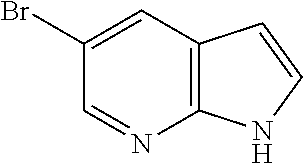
C12=C(C=C(Br)C=N1)C=CN2
